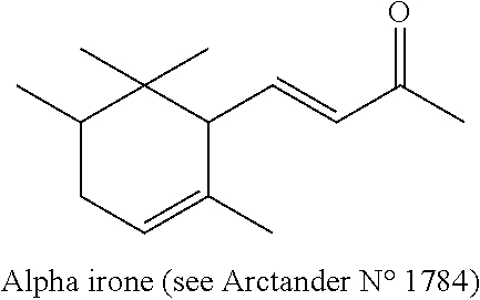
C1(C)=CCC(C)C(C)(C)C1C=CC(C)=O
